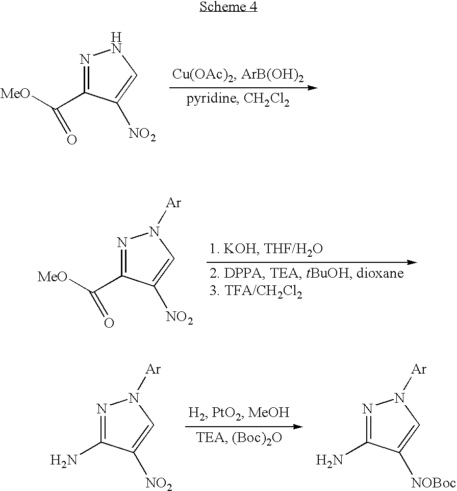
N1=C(C([MeO])=O)C([NO2])=CN1.N1=C(C([MeO])=O)C([NO2])=CN1[Ar].N1=C(N)C([NO2])=CN1[Ar].N1=C(N)C([NOBoc])=CN1[Ar]
